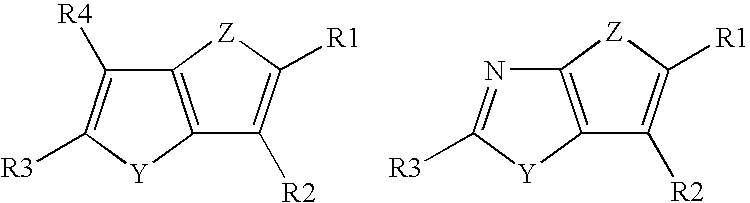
C1([R4])=C([R3])[Y]C2=C1[Z]C([R1])=C2[R2].N1=C([R3])[Y]C2=C1[Z]C([R1])=C2[R2]
